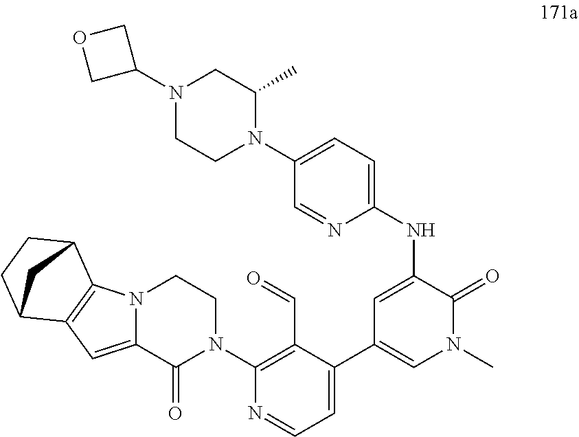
N(C1=CC(C2=CC=NC(N3CCN4C(=CC5=C4C4CCC5C4)C3=O)=C2C=O)=CN(C)C1=O)C1=CC=C(N2C(C)CN(C3COC3)CC2)C=N1
